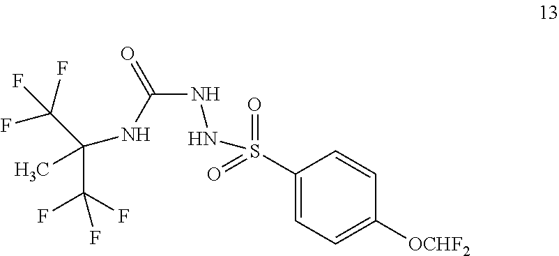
C1(S(=O)(=O)NNC(NC(C(F)(F)F)(C(F)(F)F)C)=O)=CC=C([OCHF2])C=C1
